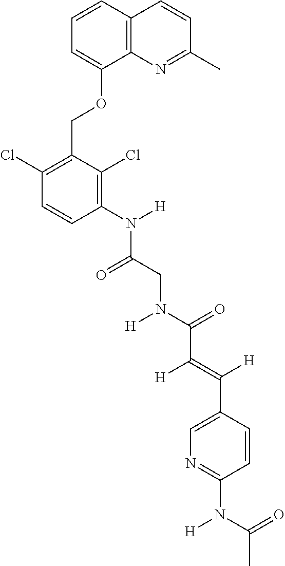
C1=CC2=C(C(OCC3=C(Cl)C=CC(N([H])C(CN(C(=O)C(=C([H])C4=CN=C(N(C(=O)C)[H])C=C4)[H])[H])=O)=C3Cl)=C1)N=C(C)C=C2
